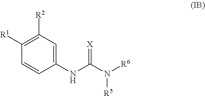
C1([R1])=C([R2])C=C(NC(N([R6])[R5])=[X])C=C1
